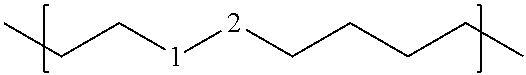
CCC[1][2]CCCCC
